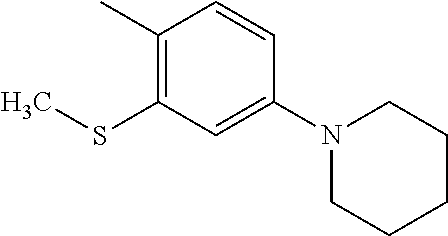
C1(C)=C(SC)C=C(N2CCCCC2)C=C1
